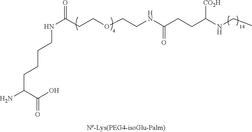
O=C(CCOCCNC(=O)CCC(NCC)[CO2H])NCCCCC(N)C(O)=O
